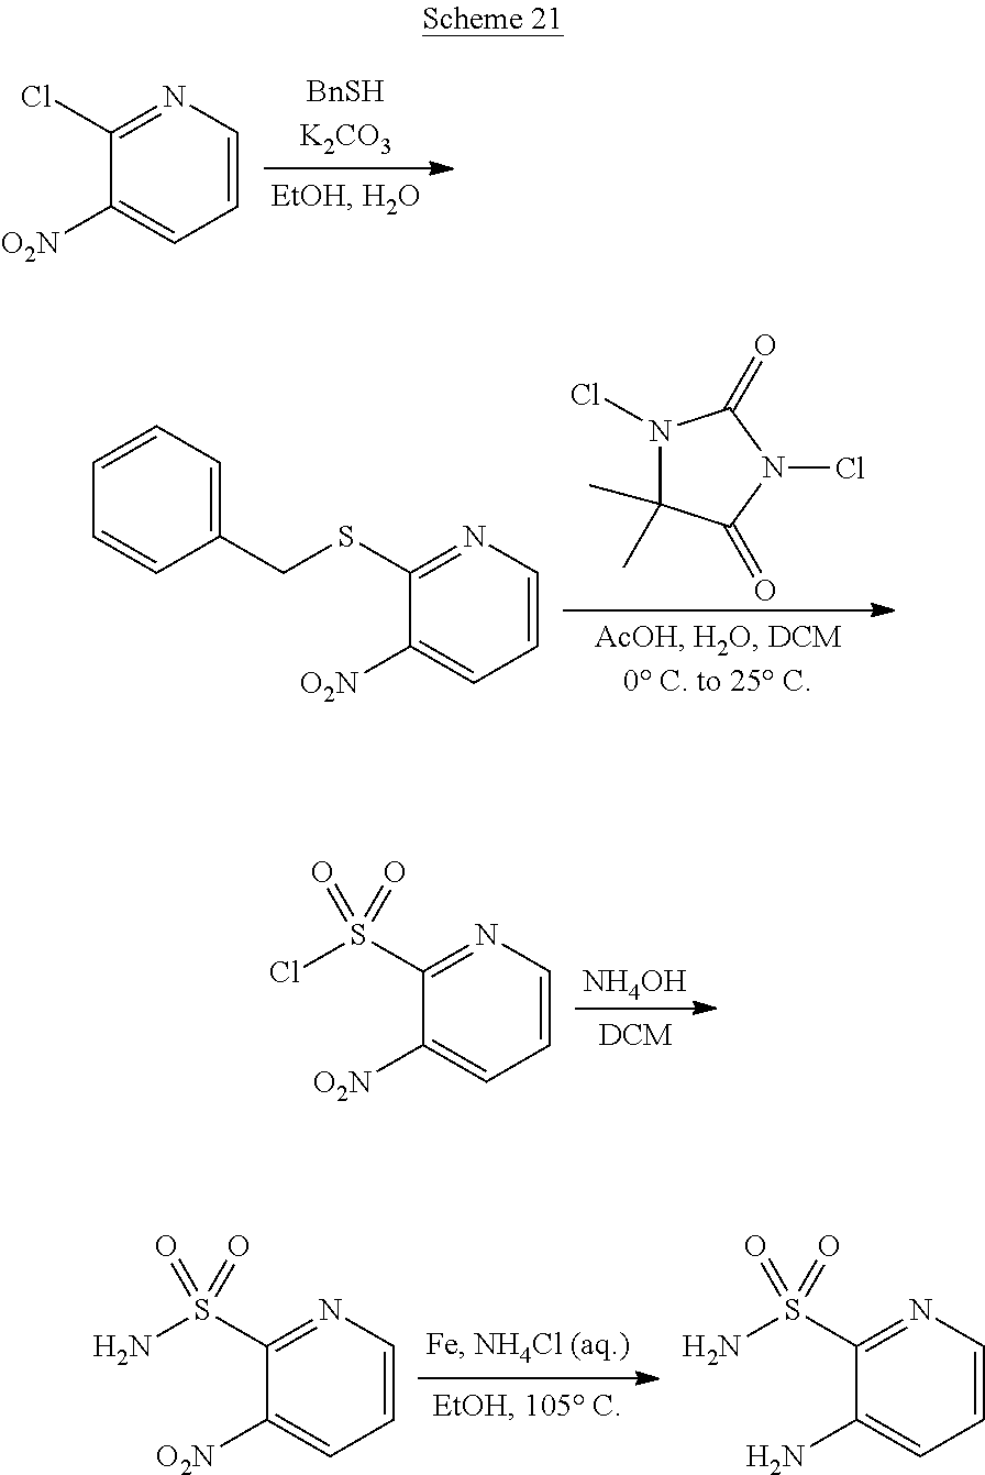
C1(Cl)=NC=CC=C1[O2N].N1(Cl)C(C)(C)C(=O)N(Cl)C1=O.C1(SCC2=CC=CC=C2)=NC=CC=C1[O2N].[NH4OH].C1(S(Cl)(=O)=O)=NC=CC=C1[O2N].C1(S(N)(=O)=O)=NC=CC=C1[O2N].C1(S(N)(=O)=O)=NC=CC=C1N
